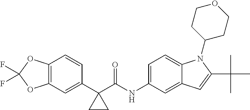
C1(C2(C(NC3=CC=C4C(=C3)C=C(C(C)(C)C)N4C3CCOCC3)=O)CC2)=CC2=C(C=C1)OC(F)(F)O2
